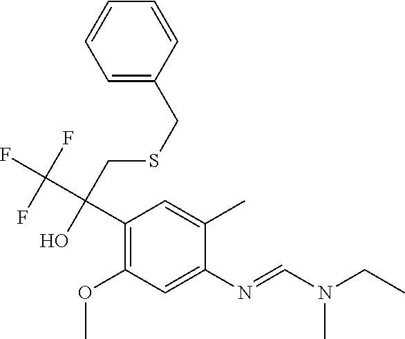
C1(C(C(F)(F)F)(CSCC2=CC=CC=C2)O)=C(OC)C=C(N=CN(CC)C)C(C)=C1
